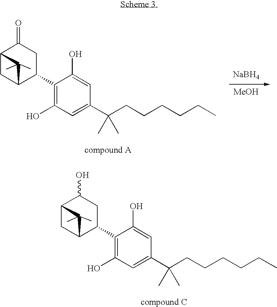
C12CC(C(C3=C(O)C=C(C(CCCCCC)(C)C)C=C3O)CC1O)C2(C)C.C12CC(C(C3=C(O)C=C(C(CCCCCC)(C)C)C=C3O)CC1=O)C2(C)C.[NaBH4].[MeOH]
